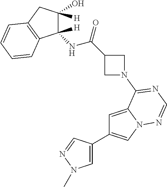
C1=C(C2=CN3C(=C2)C(N2CC(C(=O)NC4([H])C(O)([H])CC5=C4C=CC=C5)C2)=NC=N3)C=NN1C
